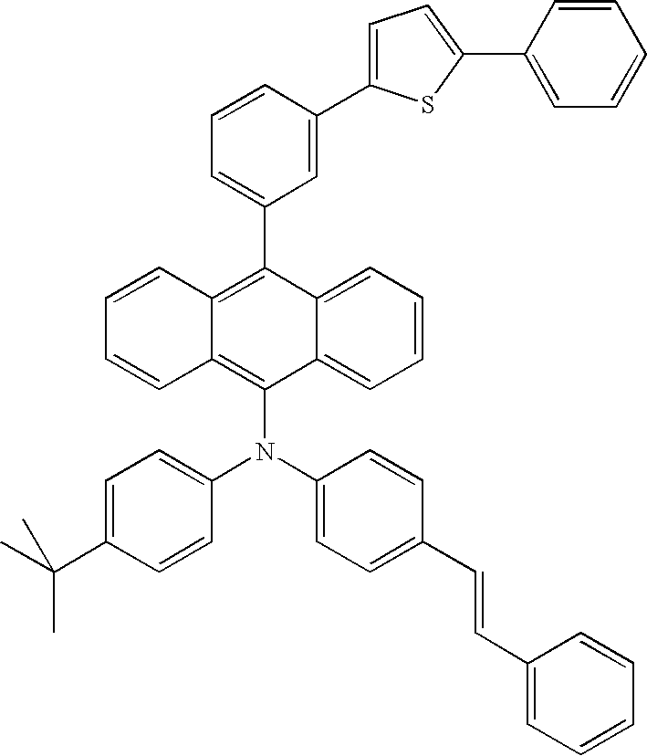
C12=CC=CC=C1C(N(C1=CC=C(C=CC3=CC=CC=C3)C=C1)C1=CC=C(C(C)(C)C)C=C1)=C1C(=C2C2=CC=CC(C3=CC=C(C4=CC=CC=C4)S3)=C2)C=CC=C1
